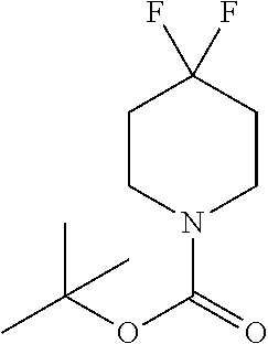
C1CN(C(=O)OC(C)(C)C)CCC1(F)F
